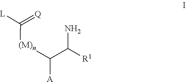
C(N)([R1])C([A])[(M)n]C([L])=[Q]
